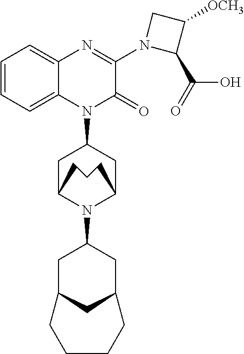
C1=CC=C2C(=C1)N=C(N1CC([OCH3])C1C(=O)O)C(=O)N2C1CC2N(C3CC4CC(C3)CCCC4)C(C1)CCC2
